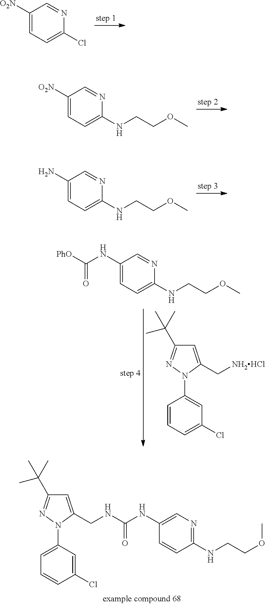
C1([O2N])=CC=C(Cl)N=C1.C1([O2N])=CC=C(NCCOC)N=C1.C1(N)=CC=C(NCCOC)N=C1.C1=CC=C(Cl)C=C1N1C(C[NH2HCl])=CC(C(C)(C)C)=N1.C1(NC([PhO])=O)=CC=C(NCCOC)N=C1.C1(NC(NCC2=CC(C(C)(C)C)=NN2C2=CC=CC(Cl)=C2)=O)=CN=C(NCCOC)C=C1
